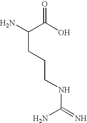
NC(C(O)=O)CCCNC(=N)N
